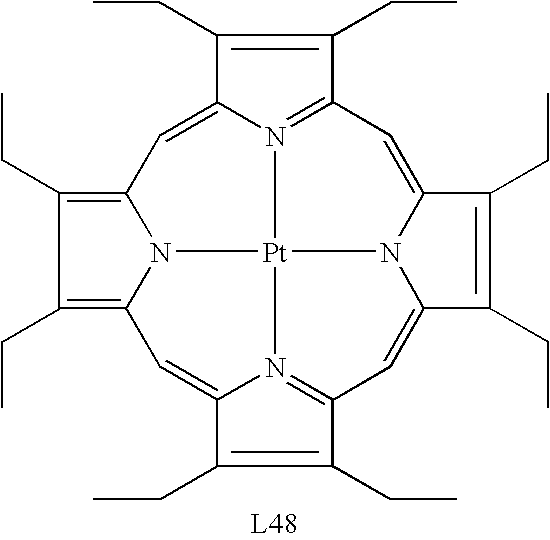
C1(CC)=C2N3C(=C1CC)C=C1N4=C(C(CC)=C1CC)C=C1N5C(=CC6=N(C(=C2)C(CC)=C6CC)[Pt]345)C(CC)=C1CC
